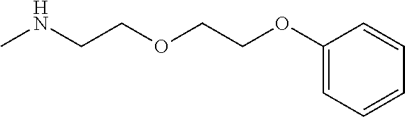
CNCCOCCOC1=CC=CC=C1
